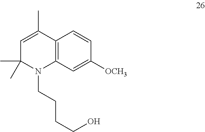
C12=C(C=C([OCH3])C=C1)N(CCCCO)C(C)(C)C=C2C
